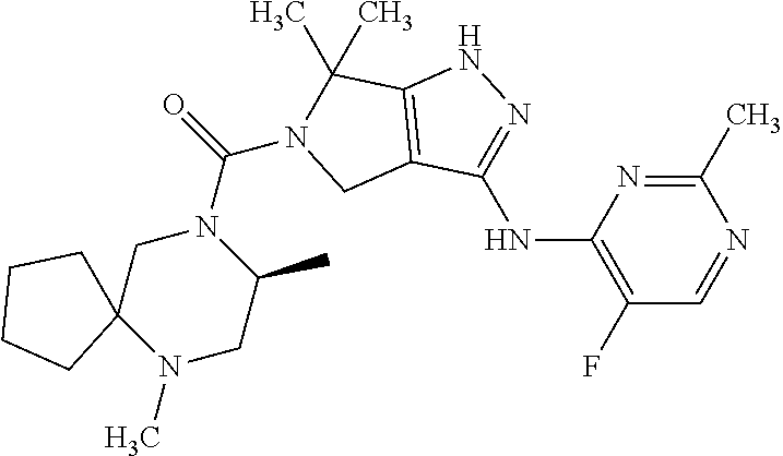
C1(C)=NC(NC2=NNC3=C2CN(C(=O)N2CC4(N(C)CC2C)CCCC4)C3(C)C)=C(F)C=N1
